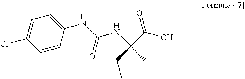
N(C(NC(CC)(C)C(O)=O)=O)C1=CC=C(Cl)C=C1
